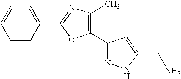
C1=CC(C2=NC(C)=C(C3=NNC(CN)=C3)O2)=CC=C1
